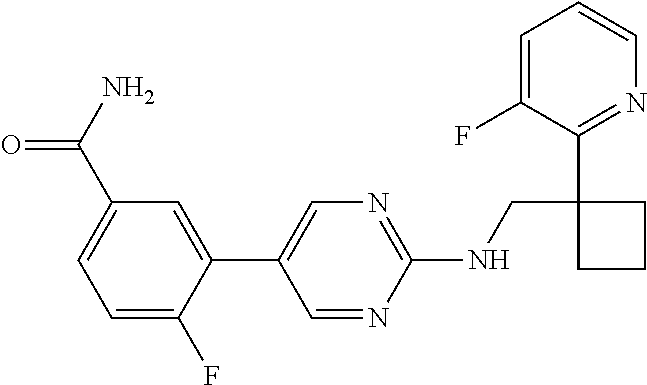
C1(NCC2(C3=NC=CC=C3F)CCC2)=NC=C(C2=CC(C(N)=O)=CC=C2F)C=N1
